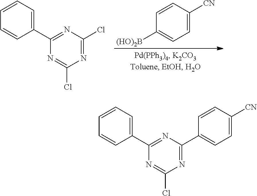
C1=CC([CN])=CC=C1[(HO)2B].C1=CC=C(C2=NC(Cl)=NC(Cl)=N2)C=C1.C1=CC=C(C2=NC(C3=CC=C([CN])C=C3)=NC(Cl)=N2)C=C1
